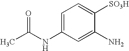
C1=C(NC(C)=O)C=C(N)C([SO3H])=C1
